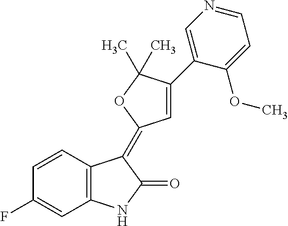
C1=CC(F)=CC2=C1C(=C1C=C(C3=CN=CC=C3OC)C(C)(C)O1)C(=O)N2
